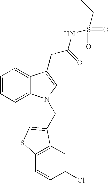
C1=CC=C2C(=C1)C(CC(NS(CC)(=O)=O)=O)=CN2CC1=CSC2=C1C=C(Cl)C=C2
